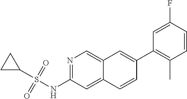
N1=C(NS(C2CC2)(=O)=O)C=C2C(=C1)C=C(C1=C(C)C=CC(F)=C1)C=C2
